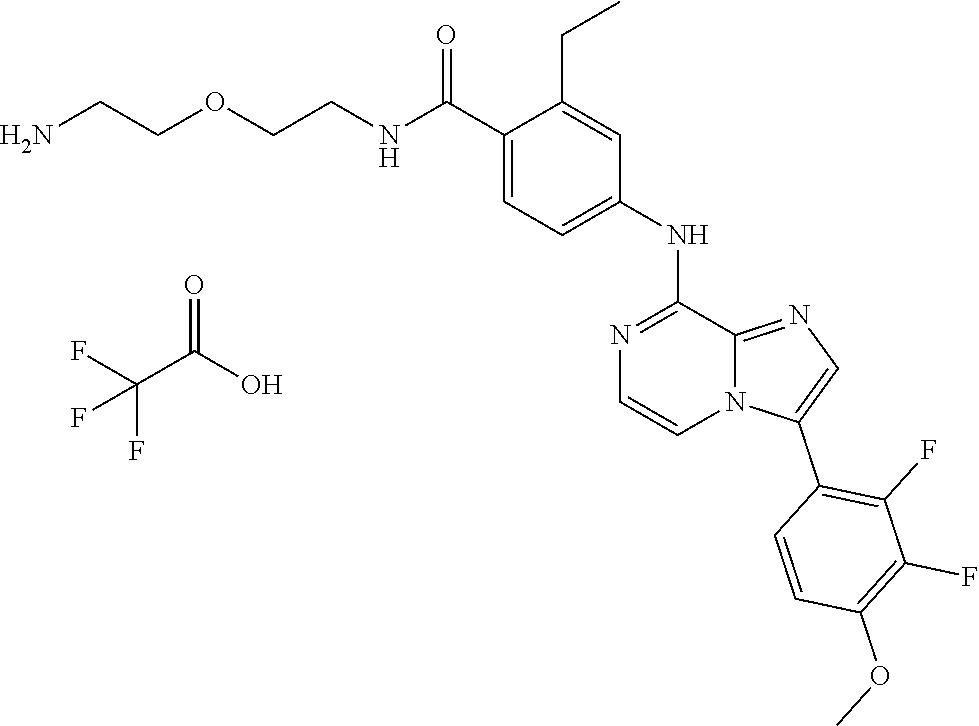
C1(C(NCCOCCN)=O)=CC=C(NC2=NC=CN3C2=NC=C3C2=C(F)C(F)=C(OC)C=C2)C=C1CC.C(C(=O)O)(F)(F)F
